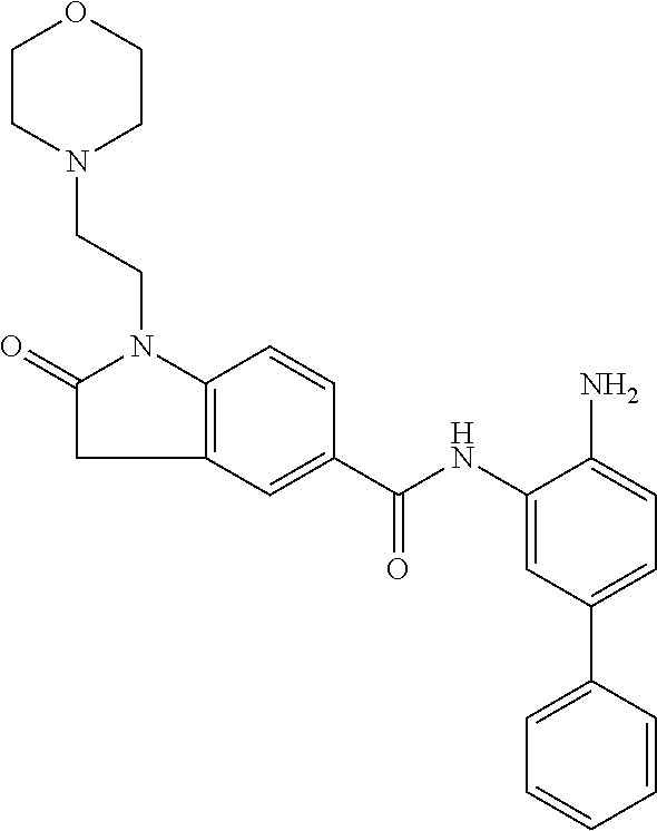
N1(CCN2C3=C(CC2=O)C=C(C(NC2=CC(C4=CC=CC=C4)=CC=C2N)=O)C=C3)CCOCC1
